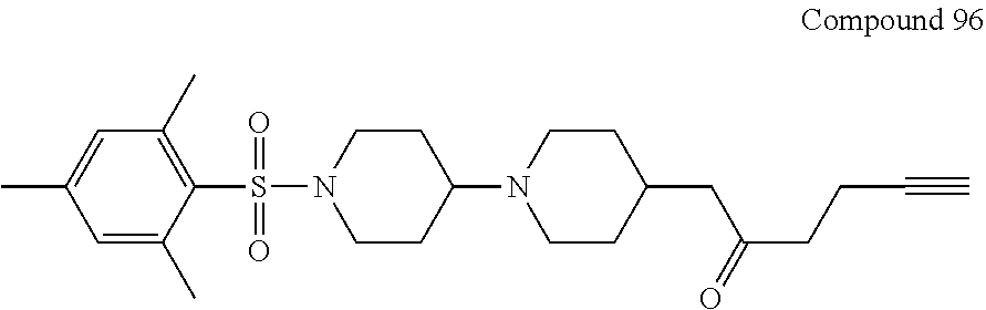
C1CN(S(=O)(=O)C2=C(C)C=C(C)C=C2C)CCC1N1CCC(CC(CCC#C)=O)CC1
